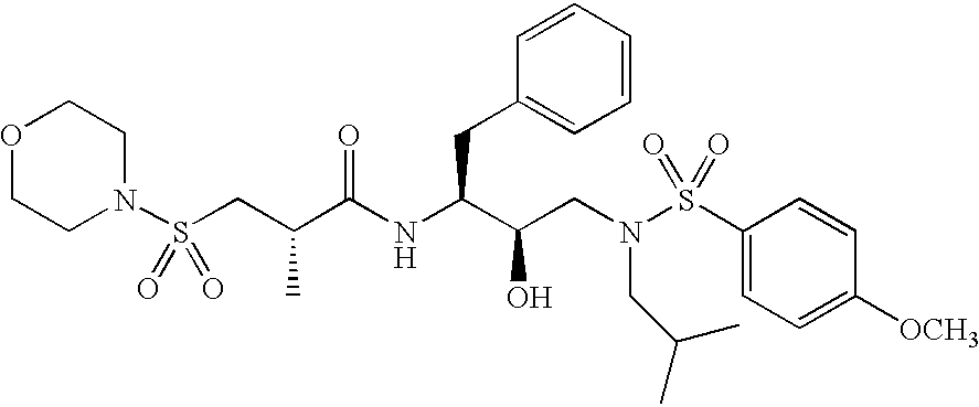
O1CCN(S(CC(C(NC(C(CN(S(C2=CC=C([OCH3])C=C2)(=O)=O)CC(C)C)O)CC2=CC=CC=C2)=O)C)(=O)=O)CC1
